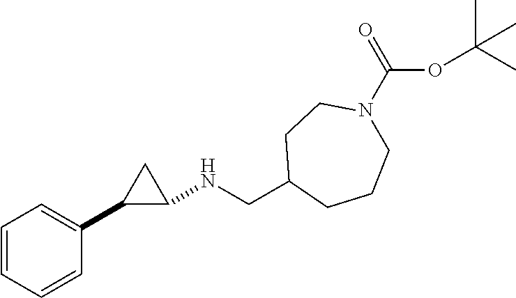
C1=CC=CC(C2C(NCC3CCCN(C(OC(C)(C)C)=O)CC3)C2)=C1
